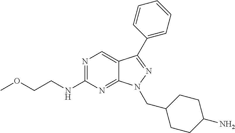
N1=C(NCCOC)N=C2C(=C1)C(C1=CC=CC=C1)=NN2CC1CCC(N)CC1
